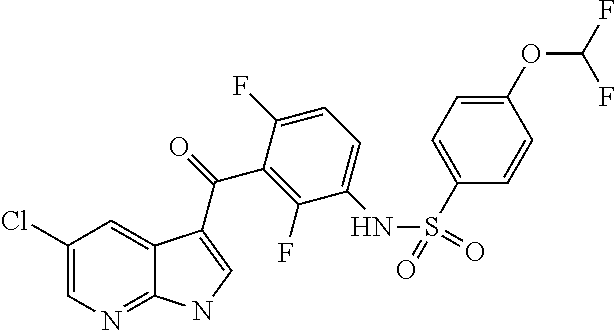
C1(Cl)=CN=C2C(=C1)C(C(=O)C1=C(F)C(NS(=O)(=O)C3=CC=C(OC(F)F)C=C3)=CC=C1F)=CN2
